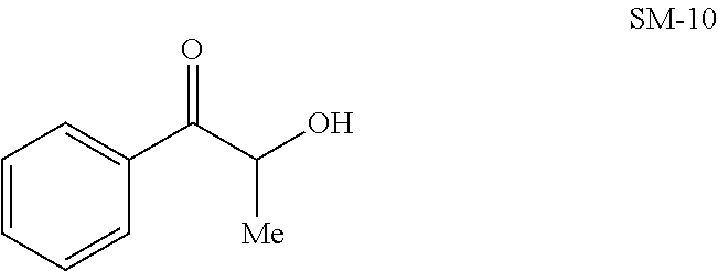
C1=CC=CC(C(C(O)[Me])=O)=C1
